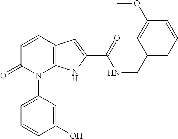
C12=C(C=CC(=O)N1C1=CC=CC(O)=C1)C=C(C(NCC1=CC=CC(OC)=C1)=O)N2
